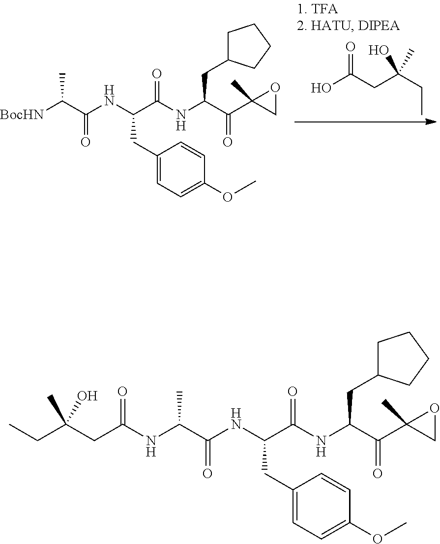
[BocHN]C(C(NC(C(NC(C(C1(C)CO1)=O)CC1CCCC1)=O)CC1=CC=C(OC)C=C1)=O)C.OC(CC(CC)(O)C)=O.C(C(NC(C(NC(C(C1(C)CO1)=O)CC1CCCC1)=O)CC1=CC=C(OC)C=C1)=O)(C)NC(CC(O)(CC)C)=O
